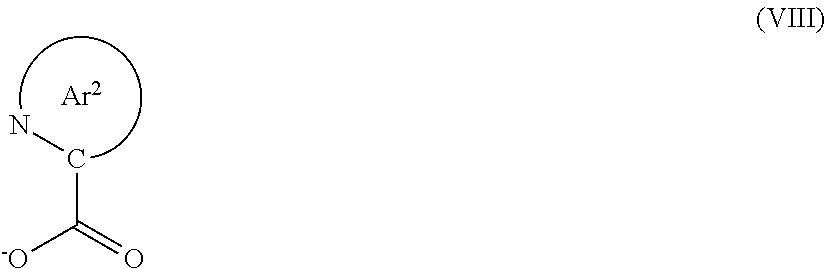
C(C(=O)[-O])N
